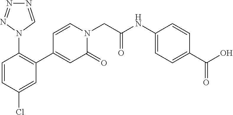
C1=CN(CC(NC2=CC=C(C(O)=O)C=C2)=O)C(=O)C=C1C1=C(N2C=NN=N2)C=CC(Cl)=C1
